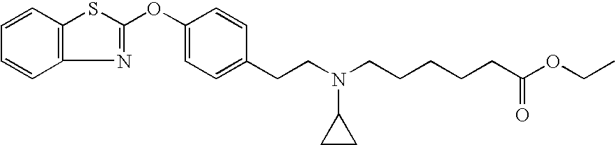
C1=CC2=C(C=C1)N=C(OC1=CC=C(CCN(CCCCCC(OCC)=O)C3CC3)C=C1)S2
